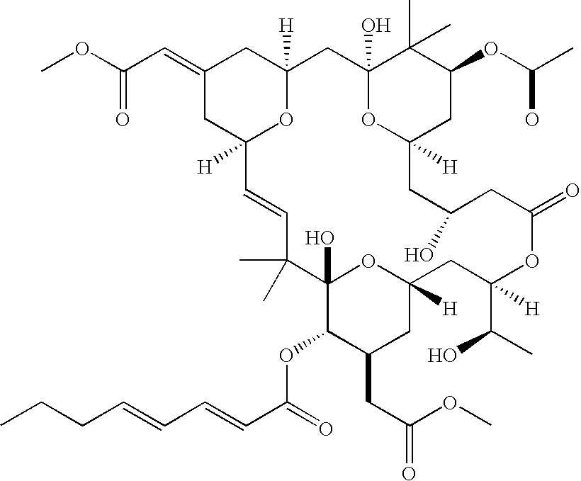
C1(=CC(OC)=O)CC2([H])OC([H])(C1)CC1(O)OC([H])(CC(OC(C)O)C1(C)C)CC(O)CC(=O)OC(C(C)O)([H])CC1([H])OC(O)(C(OC(C=CC=CCCC)=O)C(CC(=O)OC)C1)C(C)(C)C=C2
